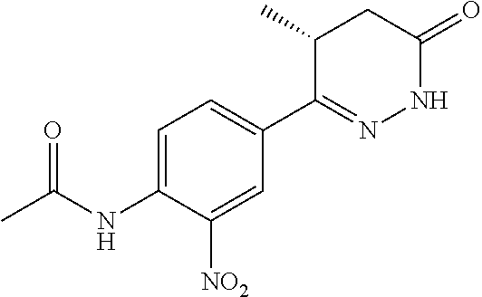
N(C1=CC=C(C2=NNC(=O)CC2C)C=C1[NO2])C(C)=O
